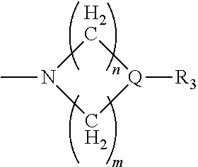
[Q]1([R3])CN(C)C1
